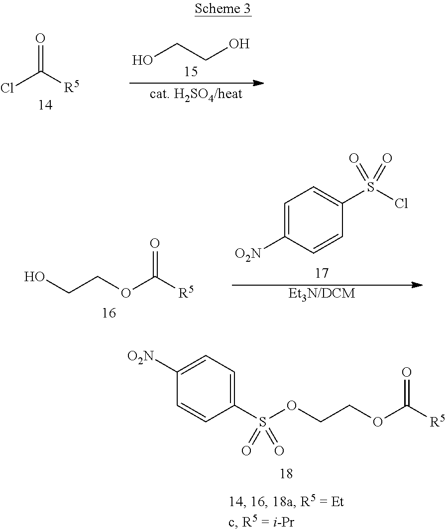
ClC([R5])=O.OCCO.O(C([R5])=O)CCO.[Et3N/DCM].C1=C([O2N])C=CC(S(Cl)(=O)=O)=C1.O(C([R5])=O)CCOS(C1=CC=C([O2N])C=C1)(=O)=O
